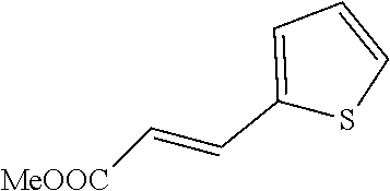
C1(C=C[MeOOC])=CC=CS1
